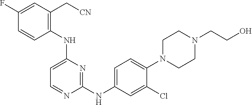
N(C1=CC=NC(NC2=CC=C(N3CCN(CCO)CC3)C(Cl)=C2)=N1)C1=C(C[CN])C=C(F)C=C1
